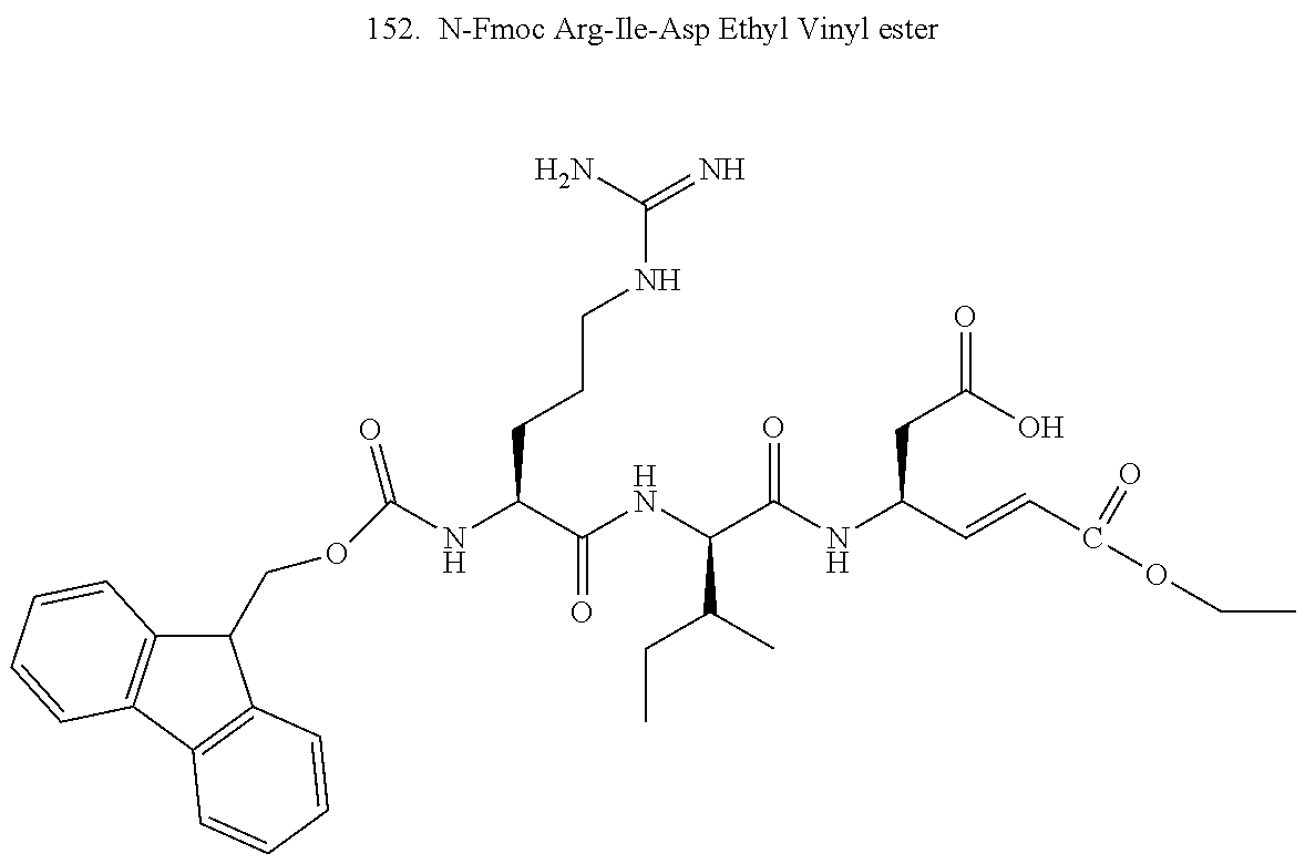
C1(COC(=O)NC(C(=O)NC(C(CC)C)C(=O)NC(CC(O)=O)C=CC(=O)OCC)CCCNC(N)=N)C2=C(C3=C1C=CC=C3)C=CC=C2
